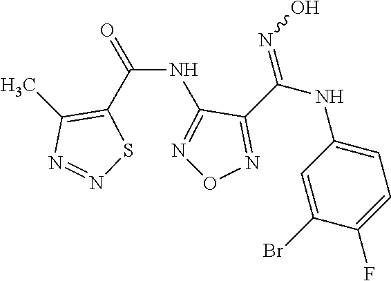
C(NC1=NON=C1C(NC1=CC=C(F)C(Br)=C1)=NO)(=O)C1=C(C)N=NS1
